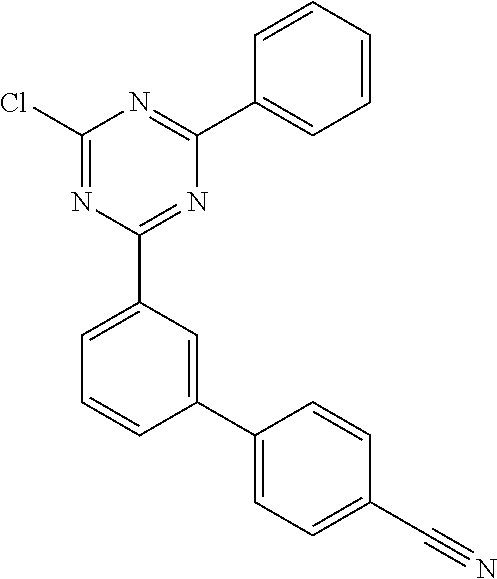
C1(Cl)=NC(C2=CC=CC(C3=CC=C(C#N)C=C3)=C2)=NC(C2=CC=CC=C2)=N1
